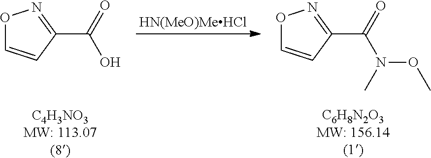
O1N=C(C(=O)O)C=C1.[HN(MeO)MeHCl].N(C)(OC)C(C1=NOC=C1)=O
